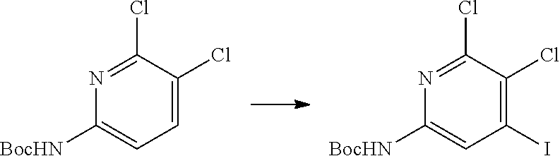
C1=C(Cl)C(Cl)=NC([BocHN])=C1.C1(I)=C(Cl)C(Cl)=NC([BocHN])=C1
